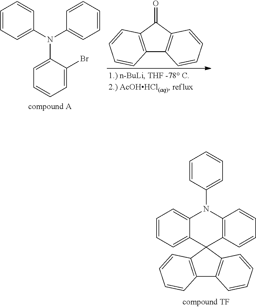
C1=CC=C2C(=C1)N(C1=CC=CC=C1)C1=C(C23C2=C(C4=C3C=CC=C4)C=CC=C2)C=CC=C1.C12=C(C(=O)C3=C1C=CC=C3)C=CC=C2.C1=CC=C(N(C2=CC=CC=C2)C2=CC=CC=C2Br)C=C1
